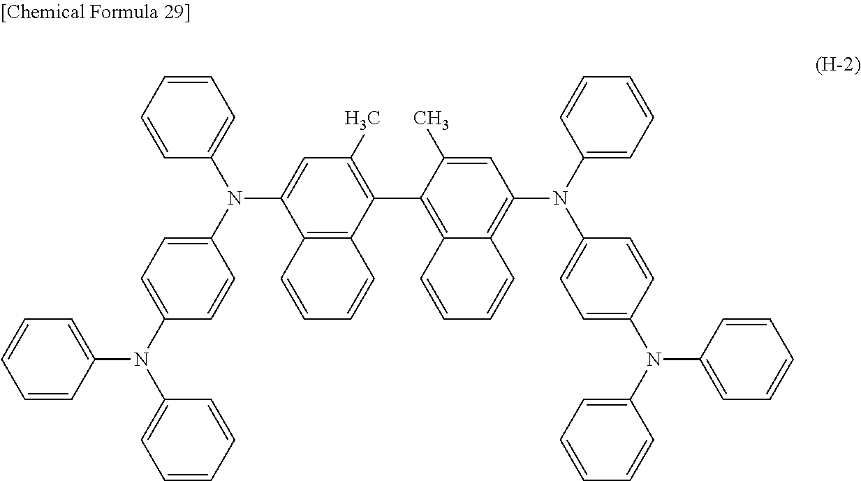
C1=CC(N(C2=CC=C(N(C3=CC=CC=C3)C3=CC(C)=C(C4=C5C(=C(N(C6=CC=CC=C6)C6=CC=C(N(C7=CC=CC=C7)C7=CC=CC=C7)C=C6)C=C4C)C=CC=C5)C4=C3C=CC=C4)C=C2)C2=CC=CC=C2)=CC=C1
